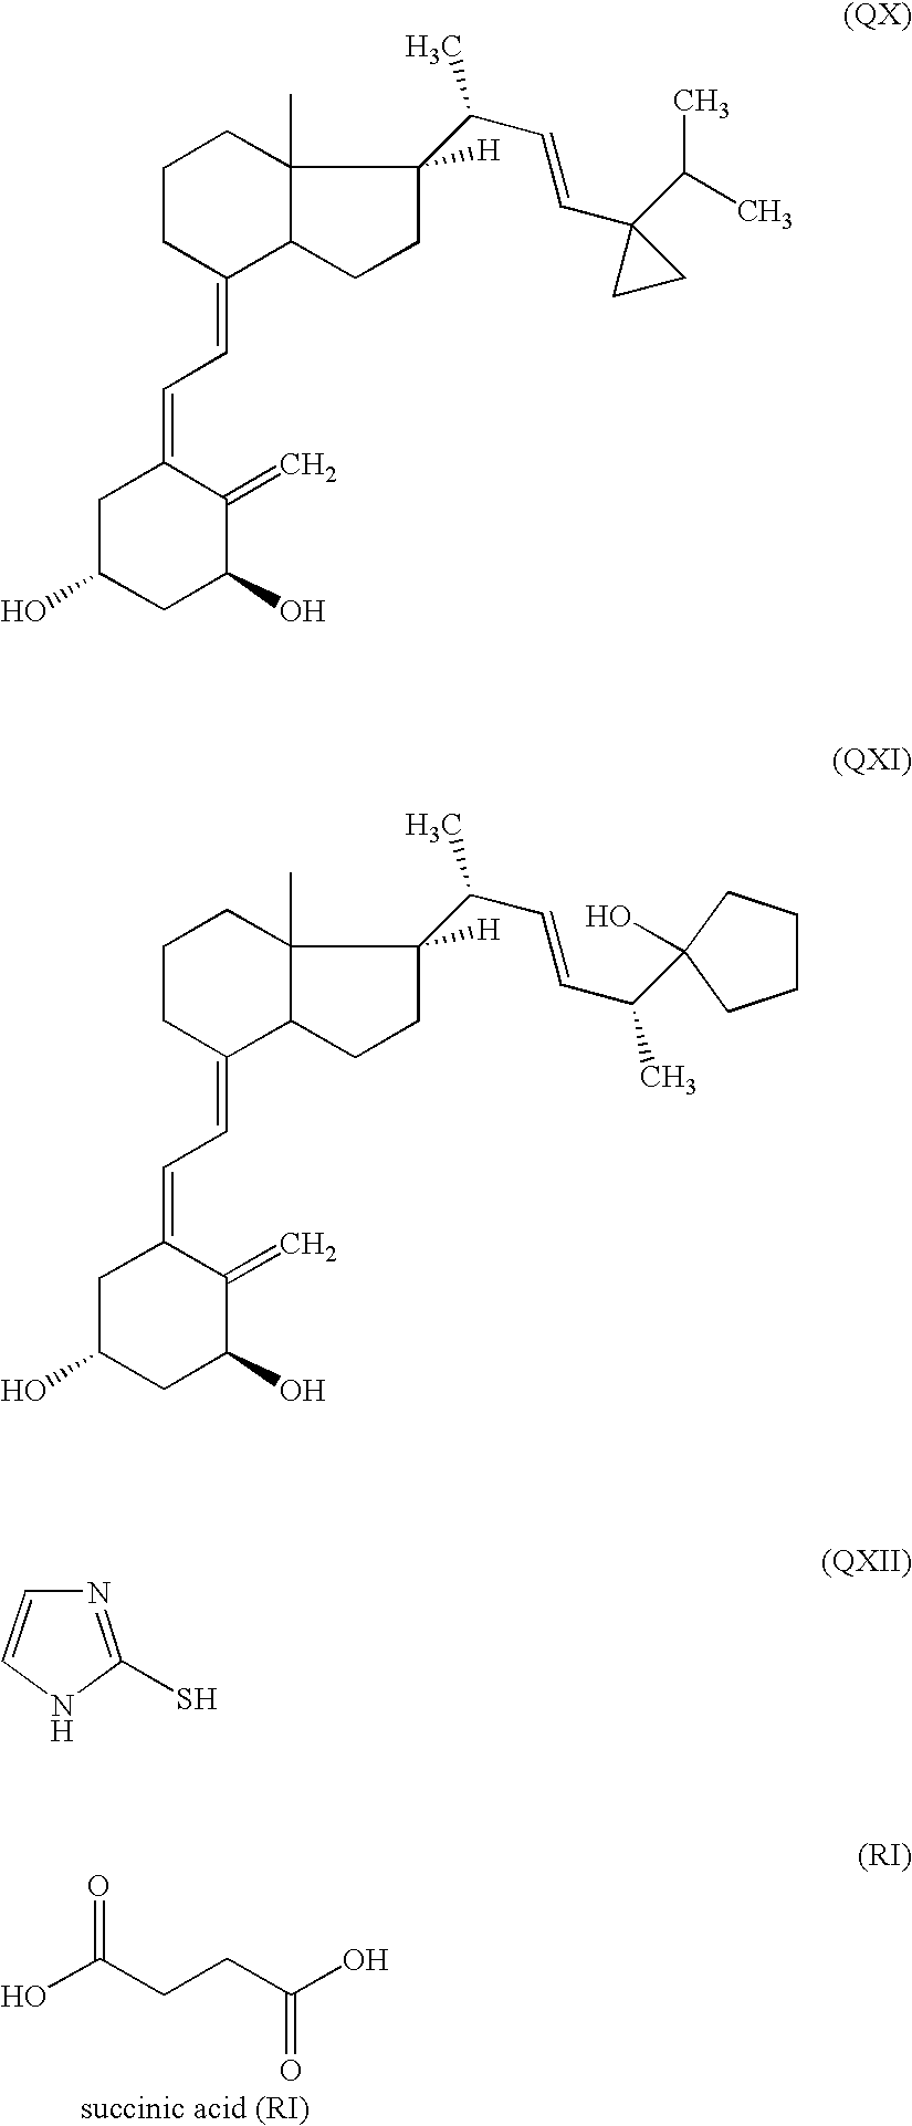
O=C(CCC(O)=O)O.C1CC(=CC=C2CC(O)CC(O)C2=C)C2C(C)(C1)C(C(C=CC1(C(C)C)CC1)C)([H])CC2.N1=C(S)NC=C1.C1CC(=CC=C2CC(O)CC(O)C2=C)C2C(C)(C1)C(C(C=CC(C)C1(O)CCCC1)C)([H])CC2
